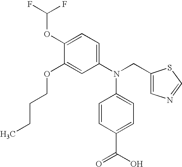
C1(OC(F)F)=CC=C(N(CC2=CN=CS2)C2=CC=C(C(O)=O)C=C2)C=C1OCCCC
